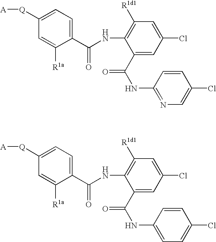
C1(C(NC2=C([R1d1])C=C(Cl)C=C2C(=O)NC2=NC=C(Cl)C=C2)=O)=CC=C([Q][A])C=C1[R1a].C1(C(NC2=C([R1d1])C=C(Cl)C=C2C(=O)NC2=CC=C(Cl)C=C2)=O)=CC=C([Q][A])C=C1[R1a]
